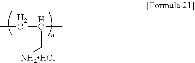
CCC(C)C[NH2HCl]
